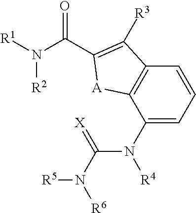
C(N([R1])[R2])(=O)C1=C([R3])C2=C(C(N(C(N([R5])[R6])=[X])[R4])=CC=C2)[A]1
